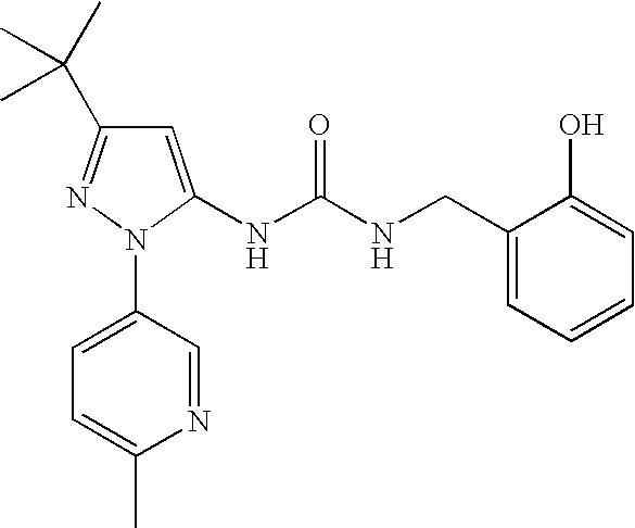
N(C(NCC1=CC=CC=C1O)=O)C1=CC(C(C)(C)C)=NN1C1=CC=C(C)N=C1
